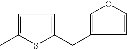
C1=C(C)SC(CC2=COC=C2)=C1
